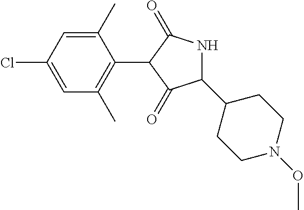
C1(C)=CC(Cl)=CC(C)=C1C1C(=O)NC(C2CCN(OC)CC2)C1=O
